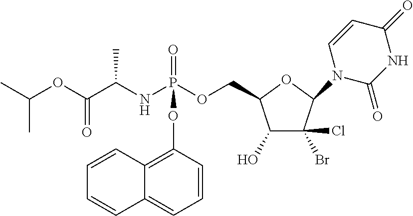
C1(O)C(Cl)(Br)C(N2C(=O)NC(=O)C=C2)OC1COP(NC(C(OC(C)C)=O)C)(=O)OC1=C2C(=CC=C1)C=CC=C2
